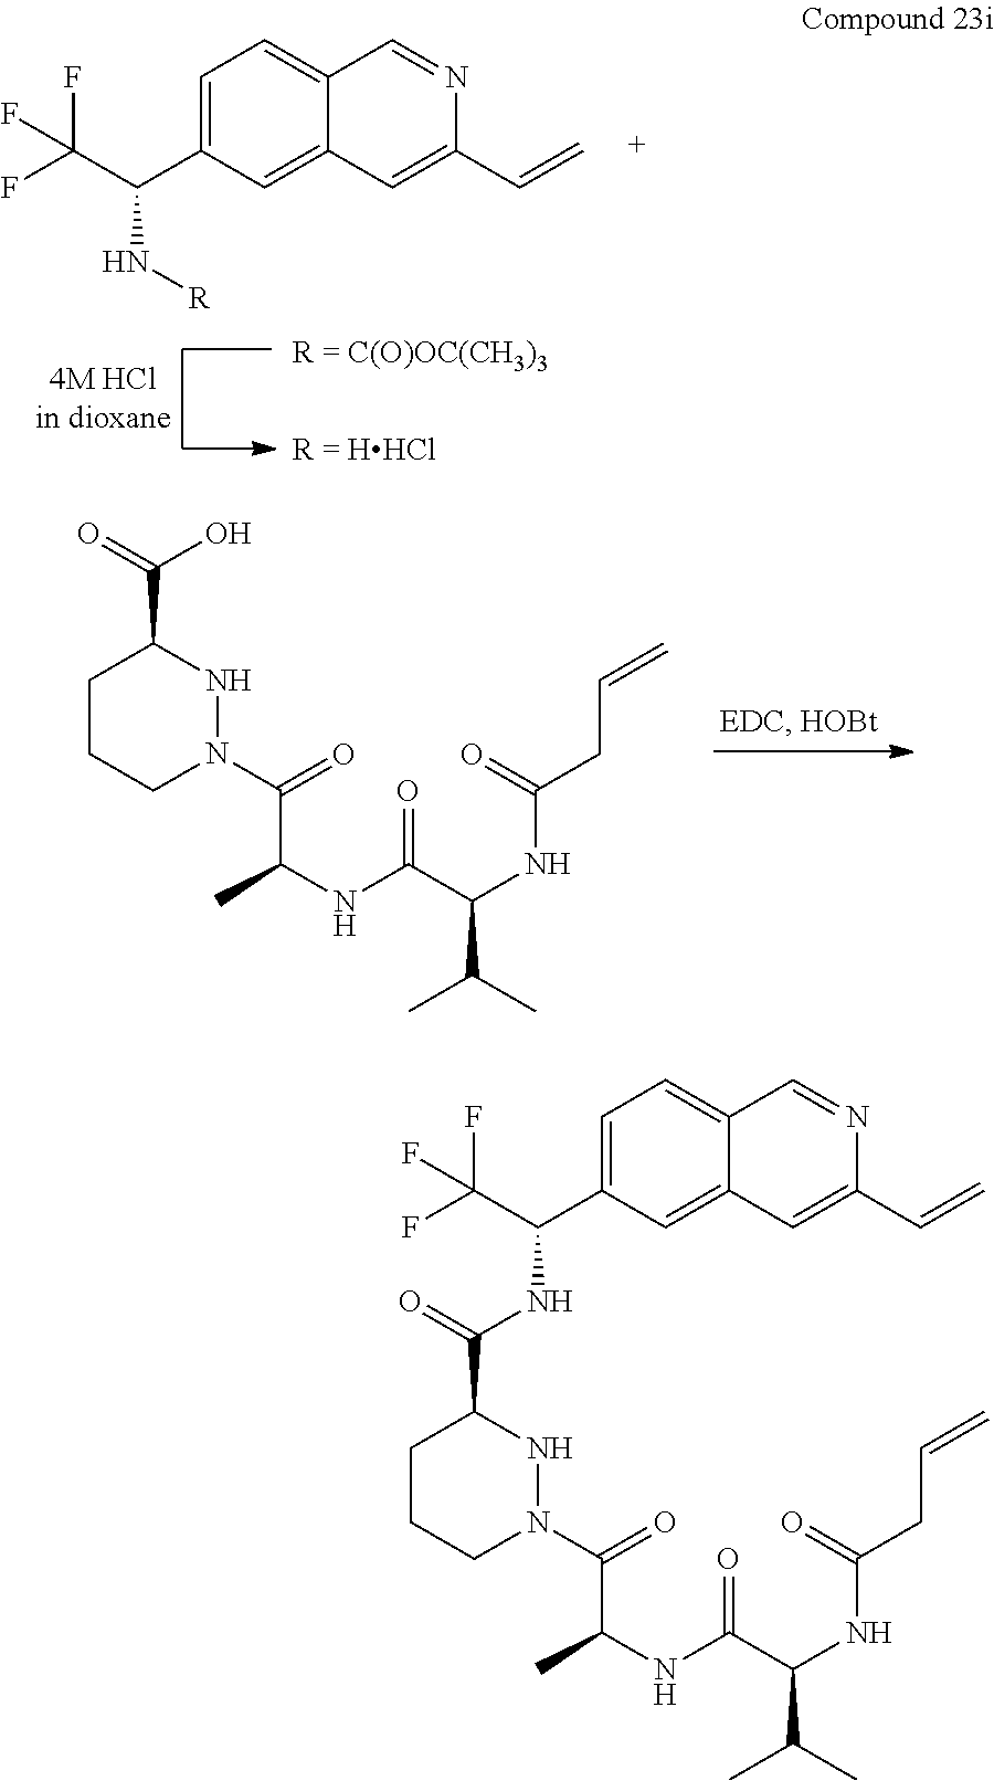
C1=C(C(C(F)(F)F)N[R])C=C2C(=C1)C=NC(C=C)=C2.C1CCN(C(=O)C(C)NC(C(NC(CC=C)=O)C(C)C)=O)NC1C(=O)O.C1CCN(C(=O)C(C)NC(C(NC(CC=C)=O)C(C)C)=O)NC1C(=O)NC(C1=CC=C2C(=C1)C=C(C=C)N=C2)C(F)(F)F
